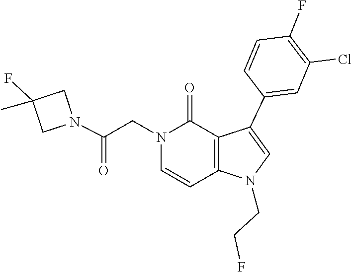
C1=CN(CC(N2CC(C)(F)C2)=O)C(=O)C2=C1N(CCF)C=C2C1=CC(Cl)=C(F)C=C1
